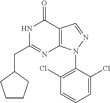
C1(Cl)=C(N2C3=C(C=N2)C(=O)NC(CC2CCCC2)=N3)C(Cl)=CC=C1
